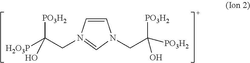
C1=CN(CC([H2O3P])([PO3H2])O)=CN1CC([PO3H2])(O)[PO3H2]
